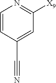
C1=CC(C#N)=CC([X9])=N1
